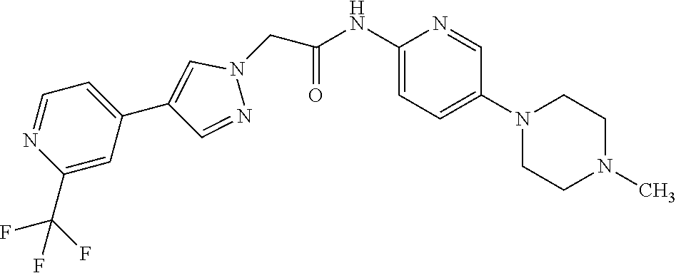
C1(NC(CN2C=C(C3=CC=NC(C(F)(F)F)=C3)C=N2)=O)=CC=C(N2CCN(C)CC2)C=N1
